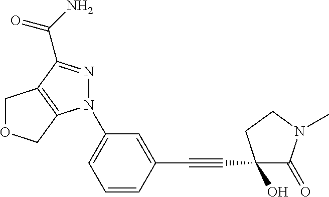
C1OCC2=C1C(C(N)=O)=NN2C1=CC=CC(C#CC2(O)C(=O)N(C)CC2)=C1
